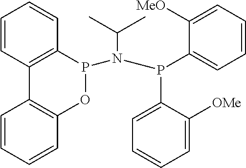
C1=CC2=C(C=C1)P(N(P(C1=CC=CC=C1[MeO])C1=CC=CC=C1[OMe])C(C)C)OC1=C2C=CC=C1
